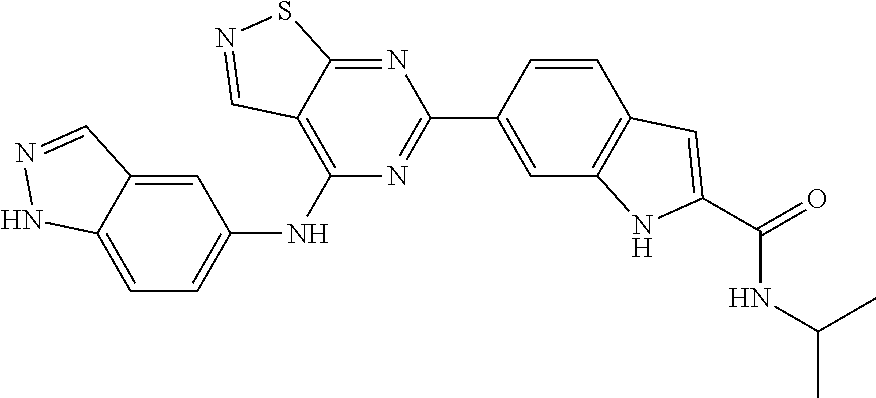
C1=CC(C2=NC(NC3=CC=C4C(=C3)C=NN4)=C3C(=N2)SN=C3)=CC2=C1C=C(C(=O)NC(C)C)N2
